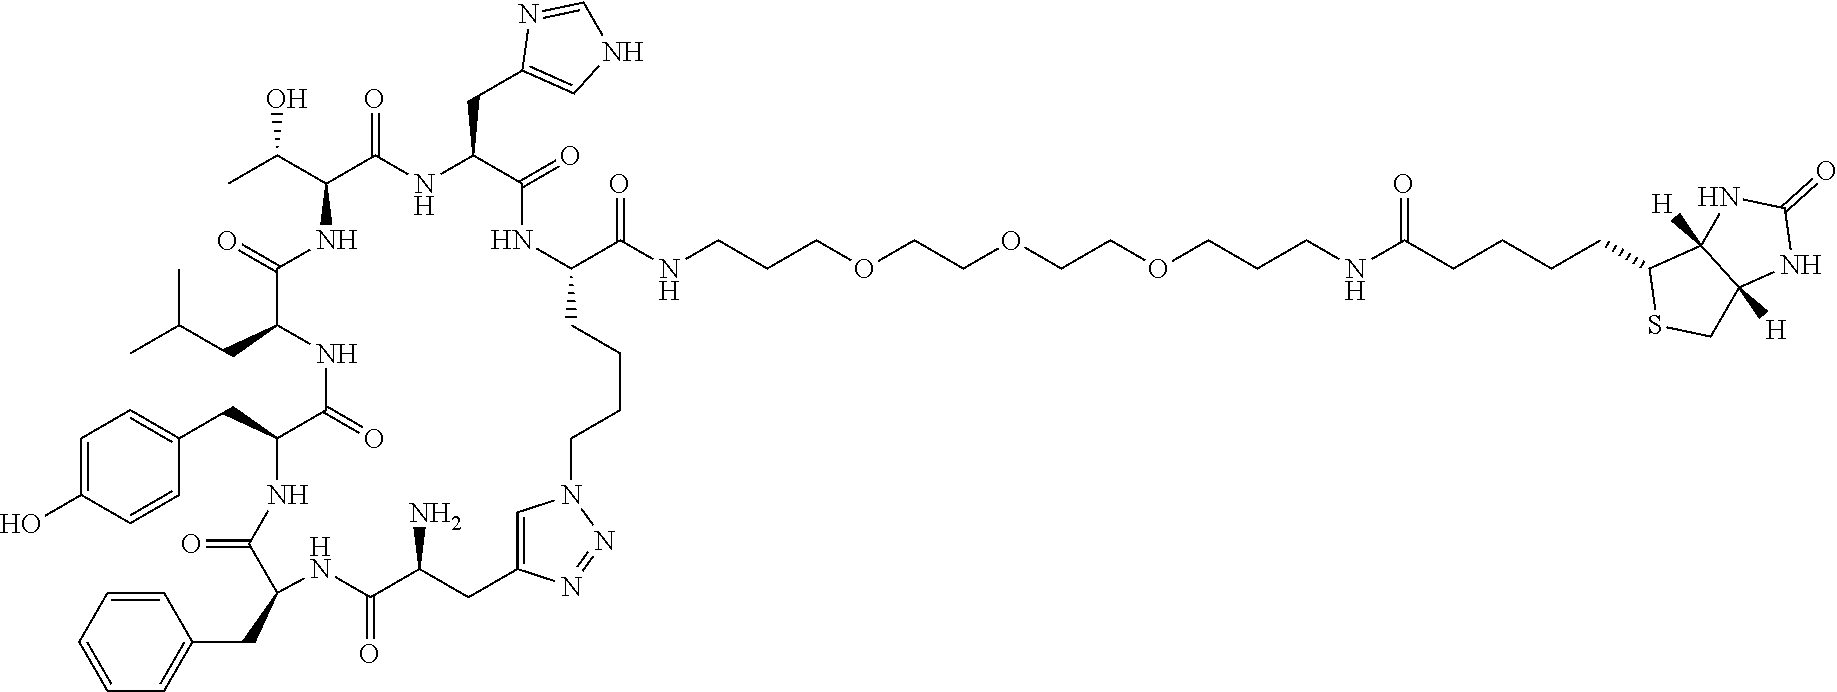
C1=CC=CC=C1CC1C(=O)NC(CC2=CC=C(O)C=C2)C(=O)NC(CC(C)C)C(=O)NC(C(C)O)C(=O)NC(CC2=CNC=N2)C(=O)NC(C(NCCCOCCOCCOCCCNC(CCCCC2SCC3([H])C2([H])NC(=O)N3)=O)=O)CCCCN2C=C(CC(N)C(=O)N1)N=N2
